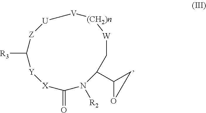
[U]1[V][(CH2)n][W]CC(C2OC2)N([R2])C(=O)[X][Y]C([R3])[Z]1
